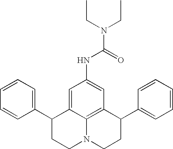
C1=CC=C(C2CCN3C4=C(C(C5=CC=CC=C5)CC3)C=C(NC(N(CC)CC)=O)C=C24)C=C1
